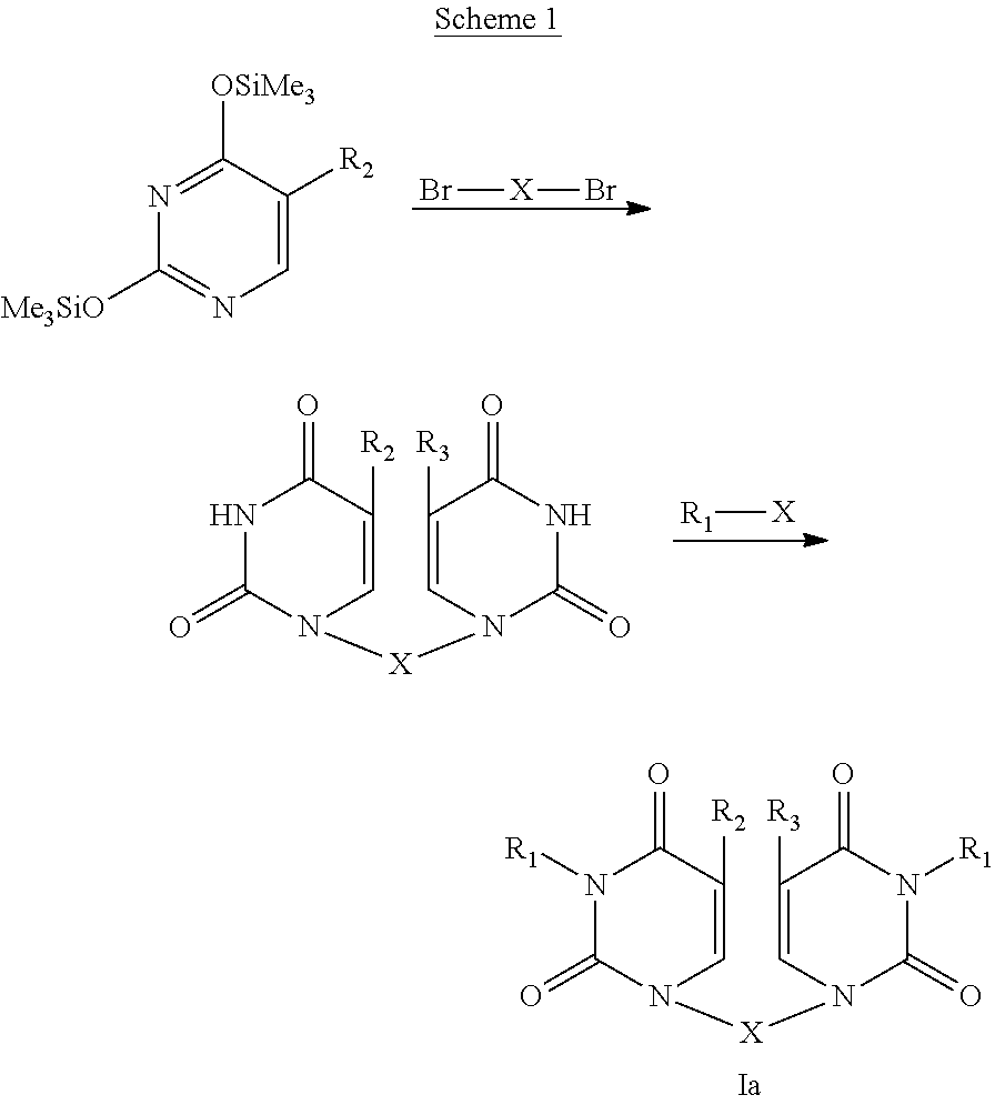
Br[X]Br.C1([OSiMe3])=NC([Me3SiO])=NC=C1[R2].[R1][X].N1C(=O)N([X]N2C(=O)NC(=O)C([R3])=C2)C=C([R2])C1=O.N1([R1])C(=O)N([X]N2C(=O)N([R1])C(=O)C([R3])=C2)C=C([R2])C1=O
